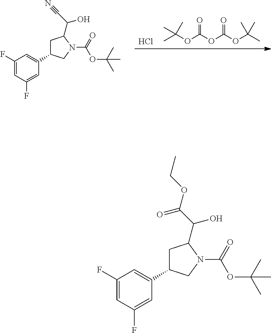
Cl.CC(OC(=O)OC(OC(C)(C)C)=O)(C)C.C1(F)=CC(F)=CC(C2CC(C(C#N)O)N(C(=O)OC(C)(C)C)C2)=C1.C1(F)=CC(F)=CC(C2CC(C(C(OCC)=O)O)N(C(=O)OC(C)(C)C)C2)=C1
